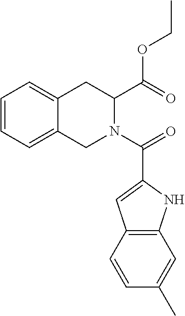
C1=CC=C2C(=C1)CC(C(OCC)=O)N(C(=O)C1=CC3=C(N1)C=C(C)C=C3)C2
